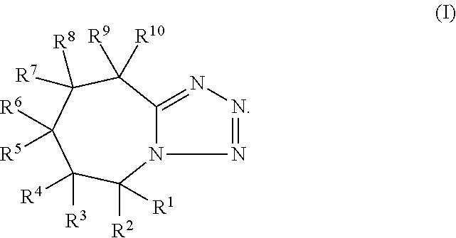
N12C(=NN=N1)C([R9])([R10])C([R8])([R7])C([R5])([R6])C([R3])([R4])C2([R2])[R1]
